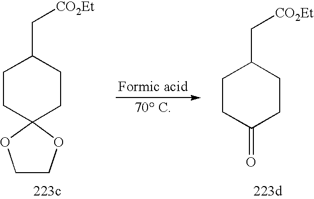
C1CC2(CCC1C[CO2Et])OCCO2.C1CC(=O)CCC1C[CO2Et]
